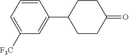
C1=CC=C([F3C])C=C1C1CCC(=O)CC1
